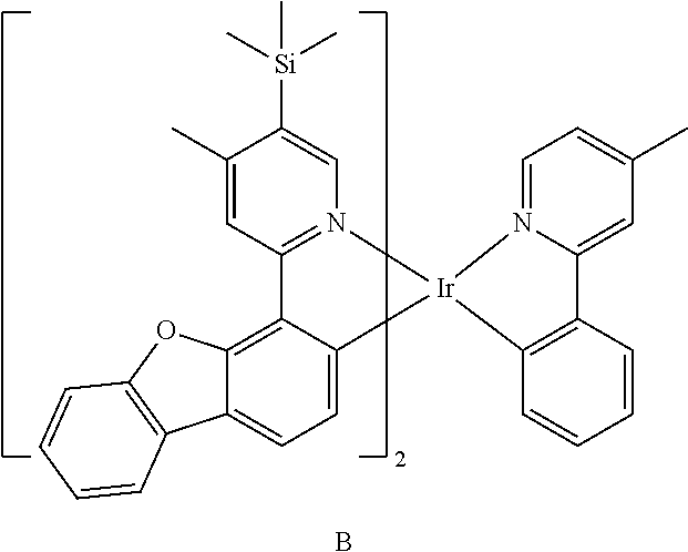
C1(C)=CC2=N(C=C1[Si](C)(C)C)[Ir]1(C3=CC=C4C(=C23)OC2=C4C=CC=C2)N2=CC=C(C)C=C2C2=C1C=CC=C2.B
